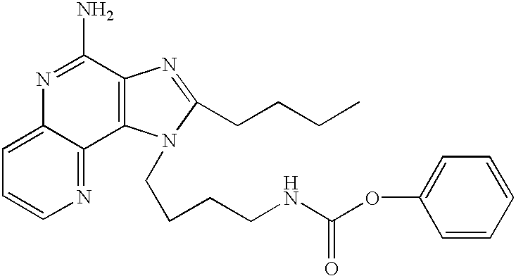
C1=C2C(=NC=C1)C1=C(C(N)=N2)N=C(CCCC)N1CCCCNC(OC1=CC=CC=C1)=O
